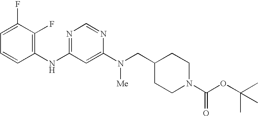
C1=C(F)C(F)=C(NC2=NC=NC(N([Me])CC3CCN(C(OC(C)(C)C)=O)CC3)=C2)C=C1
